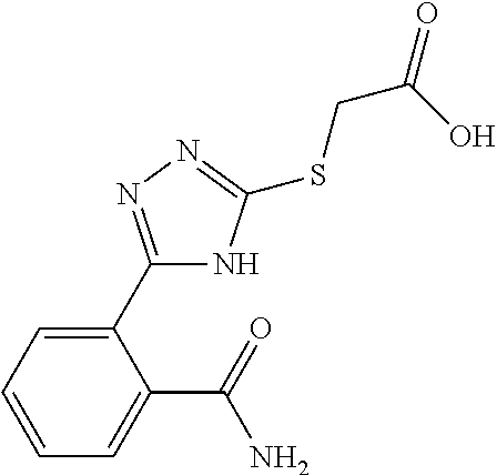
C1(C2=NN=C(SCC(=O)O)N2)=CC=CC=C1C(=O)N
